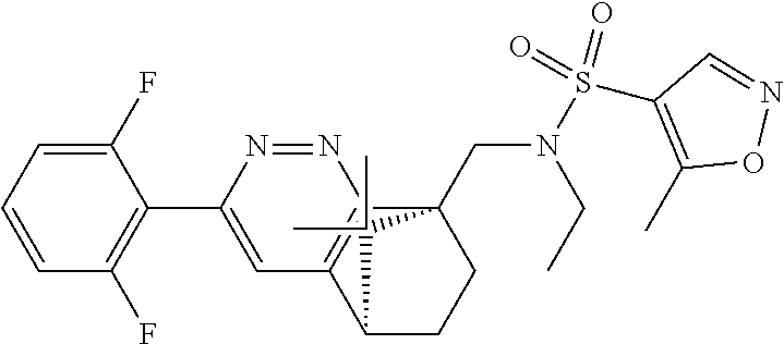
C1(F)=CC=CC(F)=C1C1=CC2=C(N=N1)C1(CN(S(C3=C(C)ON=C3)(=O)=O)CC)CCC2C1(C)C
